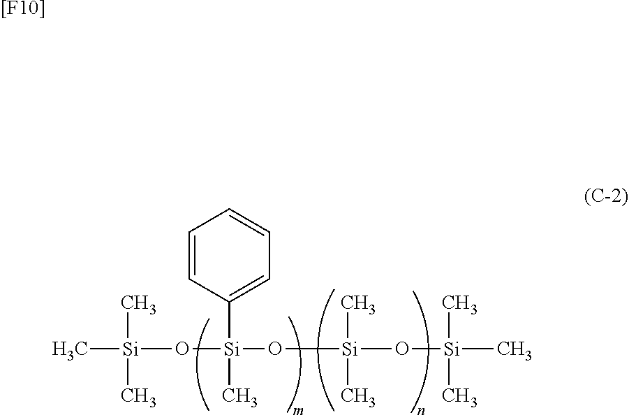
C[Si](C)(C)O[Si](O[Si](C)(C)O[Si](C)(C)C)(C1=CC=CC=C1)C.[[F10]]
